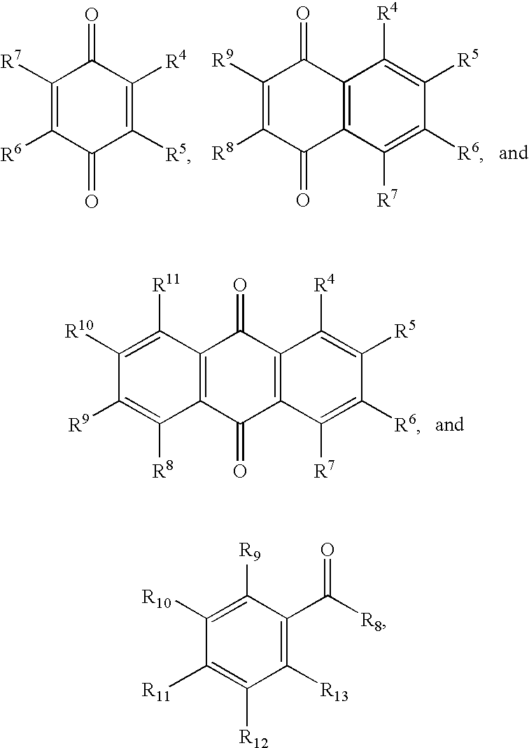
C1([R7])=C([R6])C(=O)C([R5])=C([R4])C1=O.C1([R9])=C([R8])C(=O)C2=C(C1=O)C([R4])=C([R5])C([R6])=C2[R7].C1([R10])=C([R11])C2=C(C([R8])=C1[R9])C(=O)C1=C(C2=O)C([R4])=C([R5])C([R6])=C1[R7].C1([R10])=C([R9])C(C([R8])=O)=C([R13])C([R12])=C1[R11]
